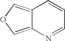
C12=COC=C1N=CC=C2
